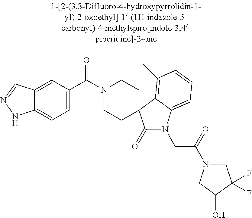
N1(C(C2=CC=C3C(=C2)C=NN3)=O)CCC2(CC1)C(=O)N(CC(=O)N1CC(F)(F)C(O)C1)C1=CC=CC(C)=C12
